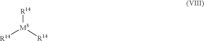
[R14][M3]([R14])[R14]
